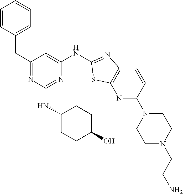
C1(CC2=CC=CC=C2)=NC(NC2CCC(O)CC2)=NC(NC2=NC3=C(N=C(N4CCN(CCN)CC4)C=C3)S2)=C1
